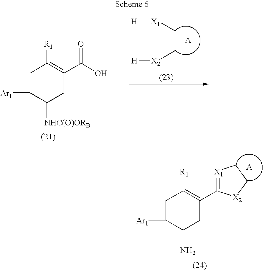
C1C([Ar1])C([NHC(O)ORB])CC(C(O)=O)=C1[R1].C(C[X2][H])[X1][H].C1C([Ar1])C(N)CC(C2=[X1]CC[X2]2)=C1[R1]
